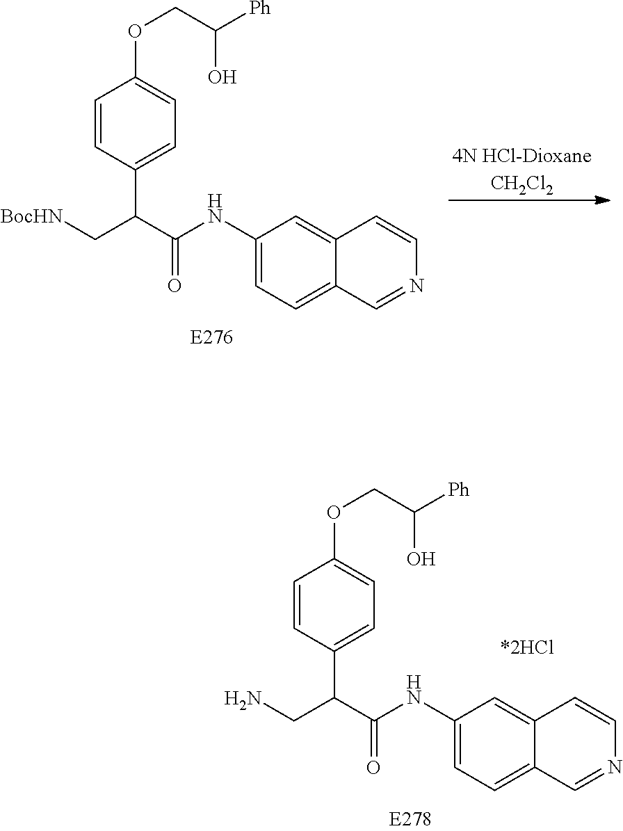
C1(NC(C(C[BocHN])C2=CC=C(OCC([Ph])O)C=C2)=O)=CC=C2C(=C1)C=CN=C2.[4N HCl-DioxaneCH2Cl2].C1(NC(C(CN)C2=CC=C(OCC(O)[Ph])C=C2)=O)=CC=C2C(=C1)C=CN=C2
